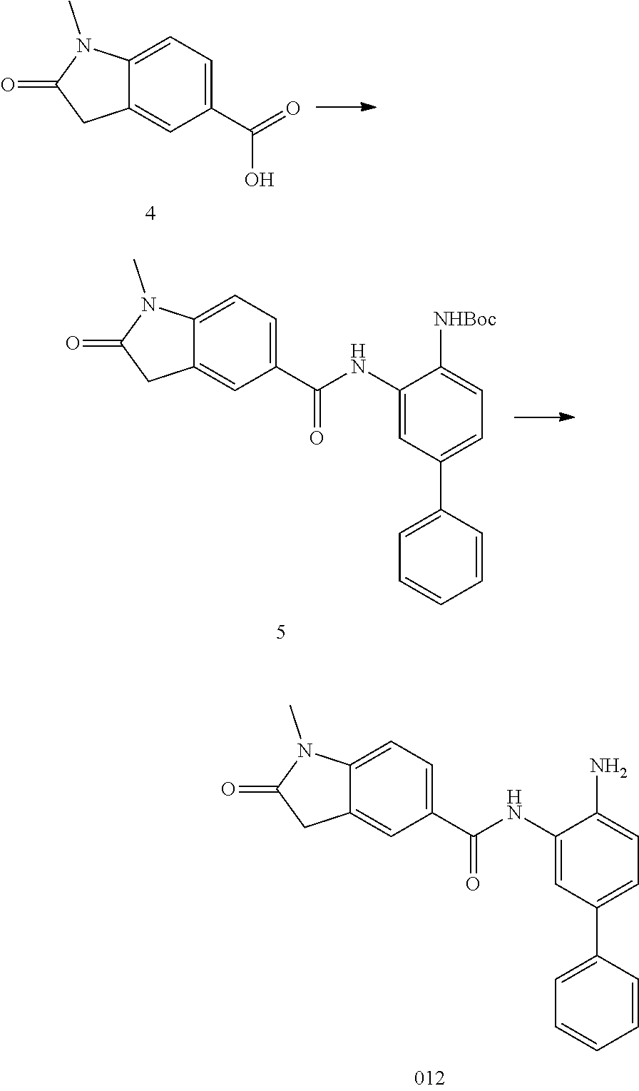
C12=CC=C(C(NC3=CC(C4=CC=CC=C4)=CC=C3N)=O)C=C1CC(=O)N2C.C12=CC=C(C(=O)O)C=C1CC(=O)N2C.C12=CC=C(C(NC3=CC(C4=CC=CC=C4)=CC=C3[NHBoc])=O)C=C1CC(=O)N2C
